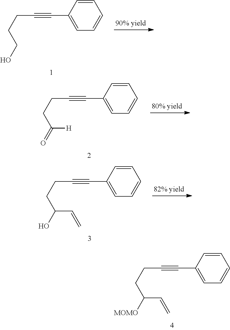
C1=CC(C#CCCC([MOMO])C=C)=CC=C1.C1=CC(C#CCCCO)=CC=C1.C1=CC(C#CCCC(=O)[H])=CC=C1.C1=CC(C#CCCC(O)C=C)=CC=C1
